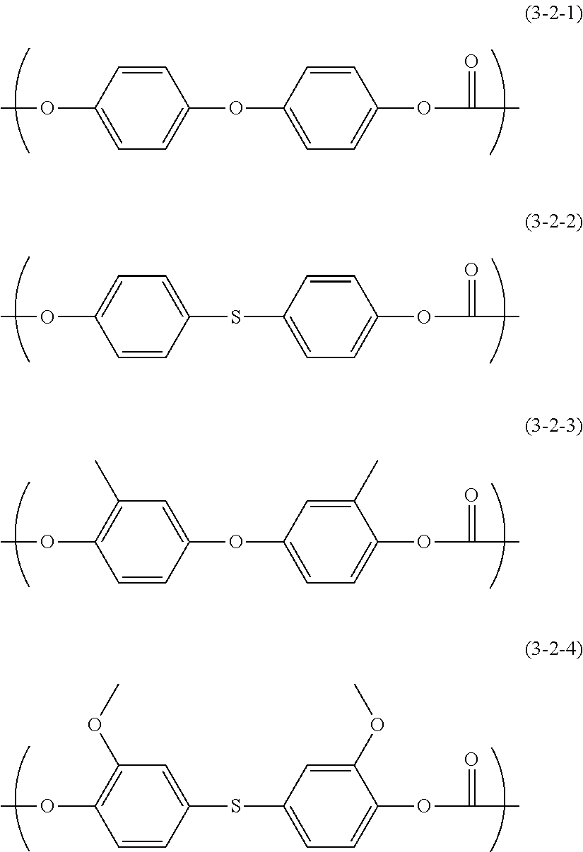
COC1=CC=C(OC2=CC=C(OC(C)=O)C=C2)C=C1.COC1=CC=C(SC2=CC=C(OC(C)=O)C=C2)C=C1.COC1=C(C)C=C(OC2=CC=C(OC(C)=O)C(C)=C2)C=C1.COC1=C(OC)C=C(SC2=CC=C(OC(C)=O)C(OC)=C2)C=C1
